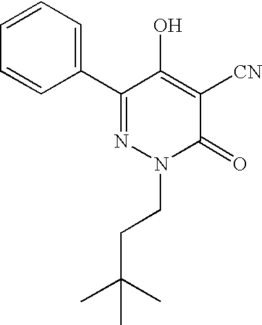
C1(C2=CC=CC=C2)=NN(CCC(C)(C)C)C(=O)C([CN])=C1O
